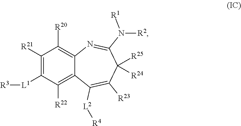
C1([R21])=C([L1][R3])C([R22])=C2C(=C1[R20])N=C(N([R1])[R2])C([R25])([R24])C([R23])=C2[L2][R4]
